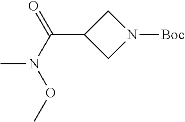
C(C1CN([Boc])C1)(=O)N(C)OC
